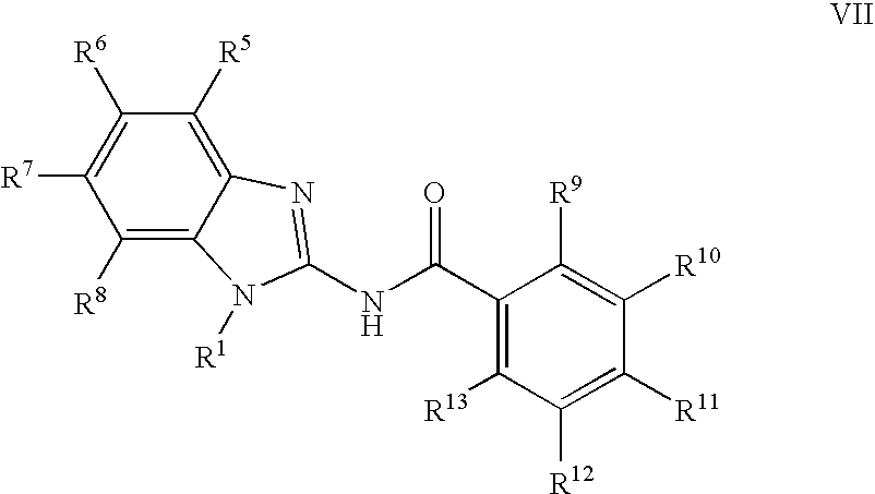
C1([R8])=C2C(=C([R5])C([R6])=C1[R7])N=C(NC(C1=C([R13])C([R12])=C([R11])C([R10])=C1[R9])=O)N2[R1]
